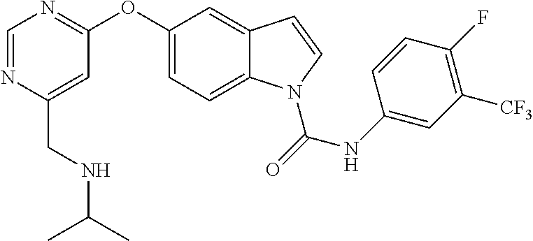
C(C1=CC(OC2=CC=C3C(=C2)C=CN3C(NC2=CC([CF3])=C(F)C=C2)=O)=NC=N1)NC(C)C
